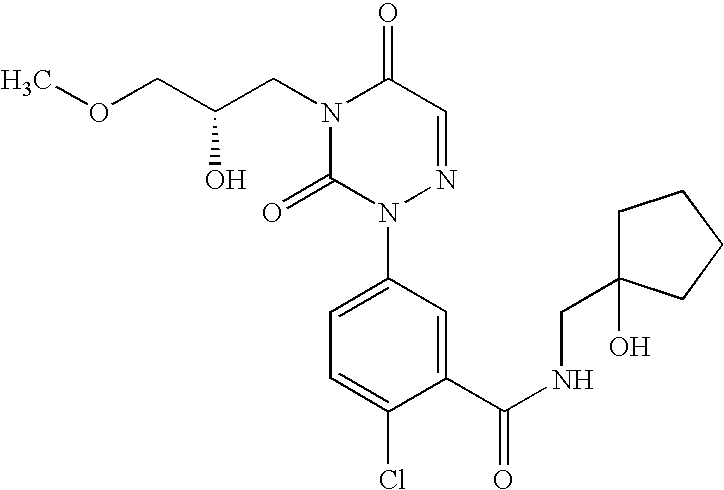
N1(CC(COC)O)C(=O)N(C2=CC=C(Cl)C(C(NCC3(O)CCCC3)=O)=C2)N=CC1=O
